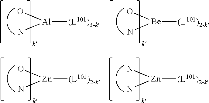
[Al]([(L101)3-k'])(N)O.[Be]([(L101)2-k'])(N)O.[Zn]([(L101)2-k'])(N)O.[Zn]([(L101)2-k'])(N)N
